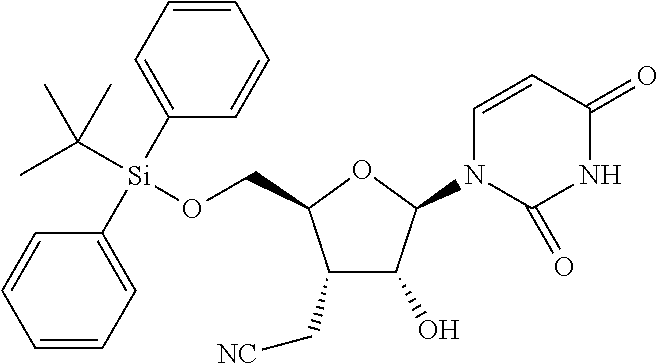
C1(C[NC])C(O)C(N2C=CC(=O)NC2=O)OC1CO[Si](C1=CC=CC=C1)(C1=CC=CC=C1)C(C)(C)C
